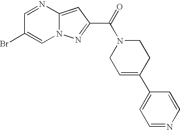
C1=NC2=CC(C(=O)N3CC=C(C4=CC=NC=C4)CC3)=NN2C=C1Br
